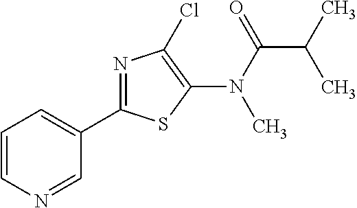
C1=CN=CC(C2=NC(Cl)=C(N(C(=O)C(C)C)C)S2)=C1
